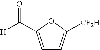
C1=C(C([H])=O)OC([CF2H])=C1
